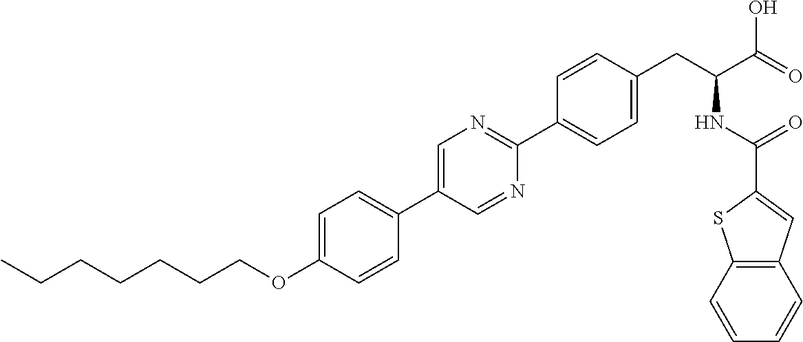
C(OC1=CC=C(C2=CN=C(C3=CC=C(CC(NC(=O)C4=CC5=C(S4)C=CC=C5)C(=O)O)C=C3)N=C2)C=C1)CCCCCC
